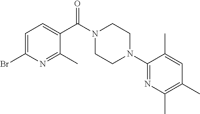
C1(C)=NC(Br)=CC=C1C(N1CCN(C2=NC(C)=C(C)C=C2C)CC1)=O
